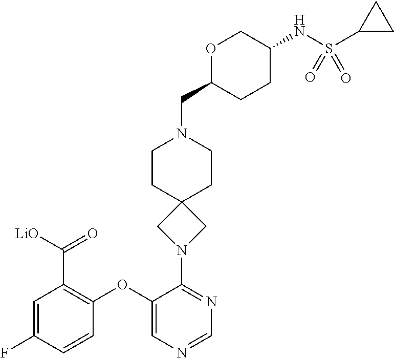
C1=C(F)C=CC(OC2=CN=CN=C2N2CC3(C2)CCN(CC2CCC(NS(C4CC4)(=O)=O)CO2)CC3)=C1C([LiO])=O
